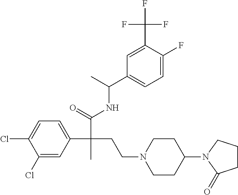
C1(Cl)=CC(C(C(=O)NC(C2=CC=C(F)C(C(F)(F)F)=C2)C)(CCN2CCC(N3CCCC3=O)CC2)C)=CC=C1Cl
